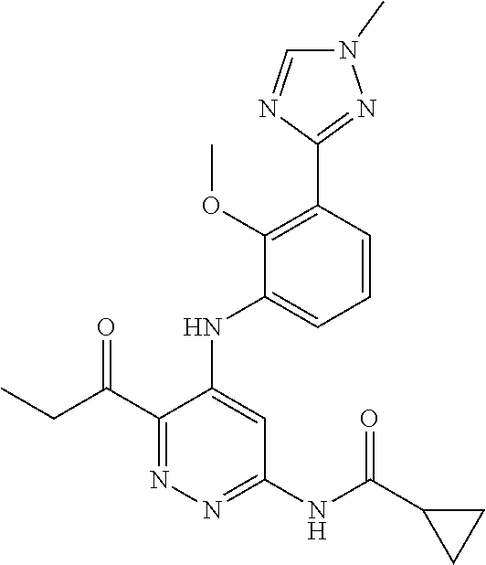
C1=CC(C2=NN(C)C=N2)=C(OC)C(NC2=CC(NC(C3CC3)=O)=NN=C2C(CC)=O)=C1
